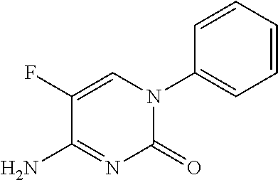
C1=CC=CC(N2C(=O)N=C(N)C(F)=C2)=C1
